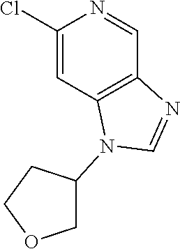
C1(Cl)=CC2=C(C=N1)N=CN2C1COCC1
